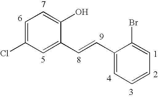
C1=C(Cl)C=C(C=CC2=CC=CC=C2Br)C(O)=C1
